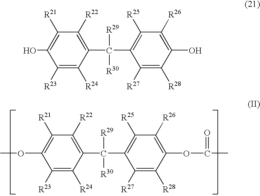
OC1=C([R21])C([R22])=C(C(C2=C([R25])C([R26])=C(O)C([R28])=C2[R27])([R29])[R30])C([R24])=C1[R23].O(C1=C([R21])C([R22])=C(C(C2=C([R25])C([R26])=C(OC(C)=O)C([R28])=C2[R27])([R29])[R30])C([R24])=C1[R23])C
